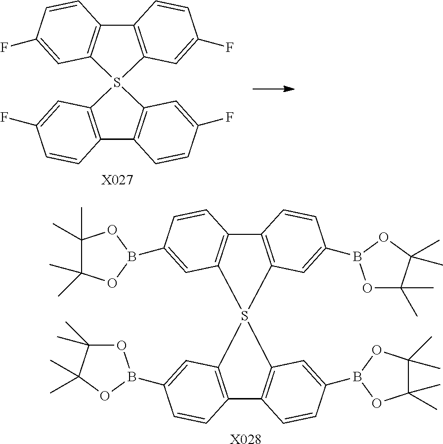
[X028].C12=C(C=C(B3OC(C)(C)C(C)(C)O3)C=C1)S1(C3=C2C=CC(B2OC(C)(C)C(C)(C)O2)=C3)C2=C(C3=C1C=C(B1OC(C)(C)C(C)(C)O1)C=C3)C=CC(B1OC(C)(C)C(C)(C)O1)=C2.C12=C(C=C(F)C=C1)S1(C3=C2C=CC(F)=C3)C2=C(C3=C1C=C(F)C=C3)C=CC(F)=C2.[X027]
